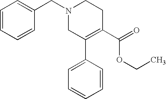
C1=CC=CC(CN2CC(C3=CC=CC=C3)=C(C(=O)OCC)CC2)=C1
